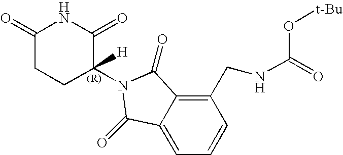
C1(=O)CCC(N2C(=O)C3=C(CNC(=O)O[t-Bu])C=CC=C3C2=O)([H])C(=O)N1
